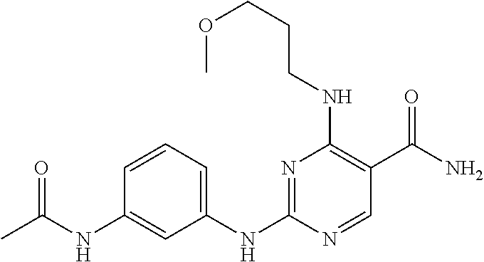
C1(NC2=NC(NCCCOC)=C(C(N)=O)C=N2)=CC=CC(NC(C)=O)=C1
